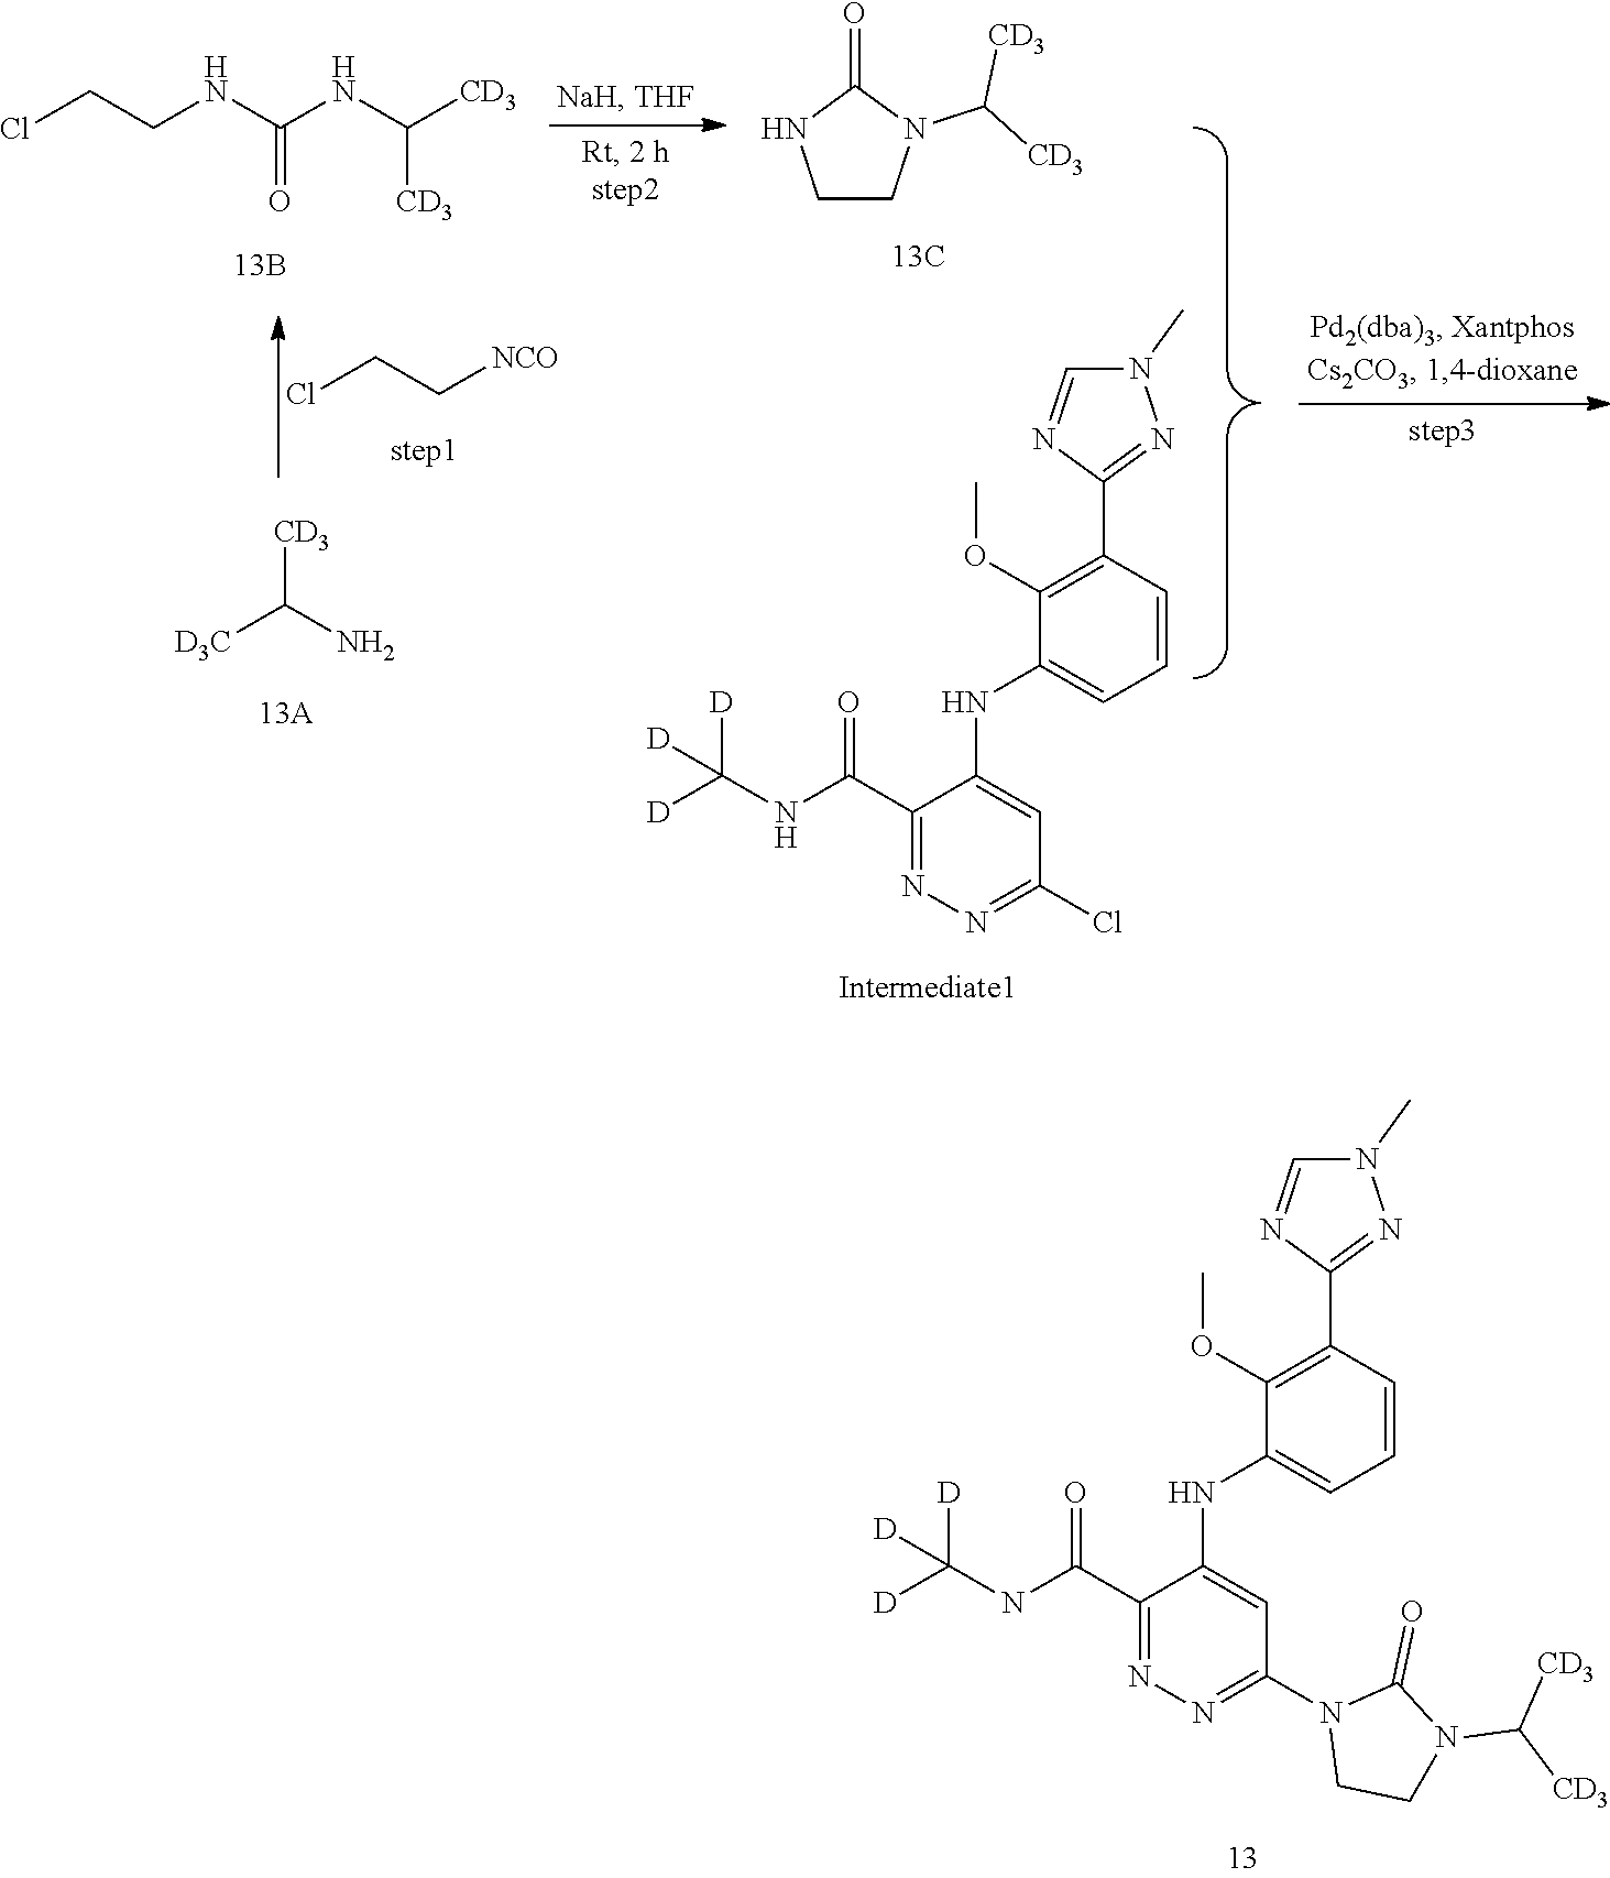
C1(C(NC([D])([D])[D])=O)=NN=C(N2CCN(C([CD3])[CD3])C2=O)C=C1NC1=CC=CC(C2=NN(C)C=N2)=C1OC.ClCC[NCO].[D3C]C(N)[CD3].ClCCNC(NC([CD3])[CD3])=O.C1CN(C([CD3])[CD3])C(=O)N1.C1(C(NC([D])([D])[D])=O)=NN=C(Cl)C=C1NC1=CC=CC(C2=NN(C)C=N2)=C1OC
